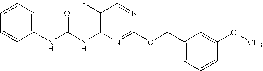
C1(F)=C(NC(NC2=CC=CC=C2F)=O)N=C(OCC2=CC=CC(OC)=C2)N=C1
